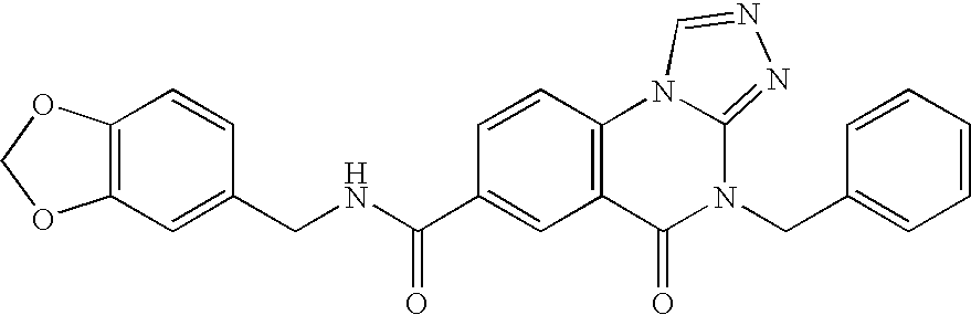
C12=C(C=C(CNC(=O)C3=CC4=C(C=C3)N3C(=NN=C3)N(CC3=CC=CC=C3)C4=O)C=C1)OCO2
